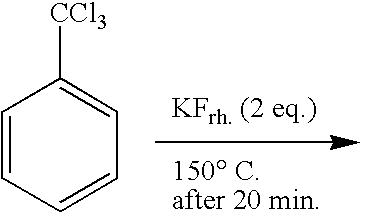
C1=CC=CC=C1[CCl3]
